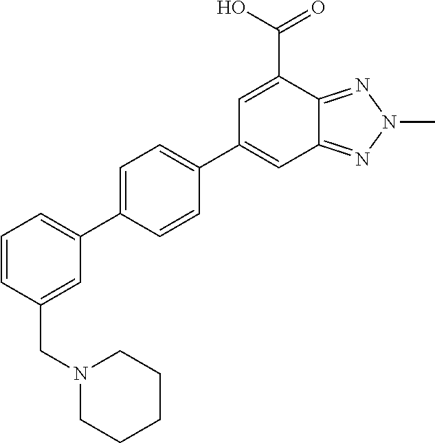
C1(C2=CC=C(C3=CC4=NN(C)N=C4C(C(O)=O)=C3)C=C2)=CC=CC(CN2CCCCC2)=C1
